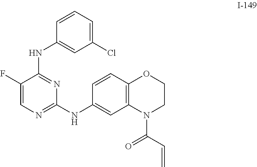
C1(F)=CN=C(NC2=CC3=C(C=C2)OCCN3C(C=C)=O)N=C1NC1=CC(Cl)=CC=C1
